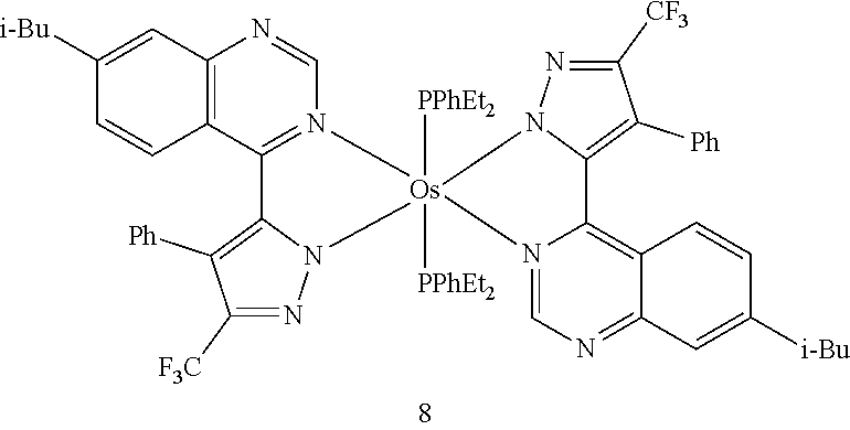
C1=N2C(=C3C(=N1)C=C([i-Bu])C=C3)C1=C([Ph])C([CF3])=NN1[Os]21([PPhEt2])([PPhEt2])N2C(=C([Ph])C([F3C])=N2)C2=N1C=NC1=C2C=CC([i-Bu])=C1
